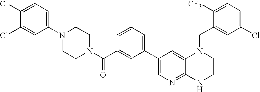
C1(Cl)=CC=C(N2CCN(C(C3=CC(C4=CN=C5C(=C4)N(CC4=CC(Cl)=CC=C4[CF3])CCN5)=CC=C3)=O)CC2)C=C1Cl
